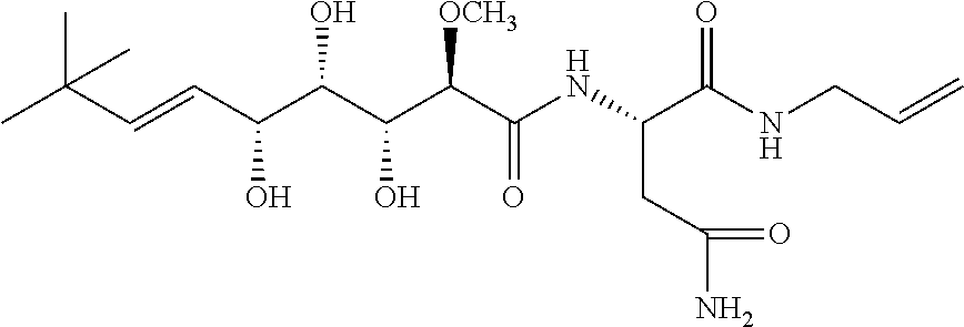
CC(C=CC(C(C(C(C(NC(C(NCC=C)=O)CC(N)=O)=O)[OCH3])O)O)O)(C)C
